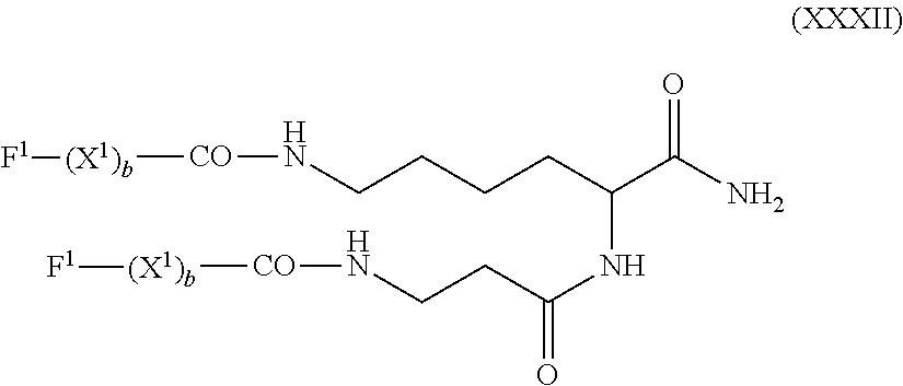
N(CCCCC(C(N)=O)NC(CCN[CO][(X1)b][F1])=O)[CO][(X1)b][F1]
